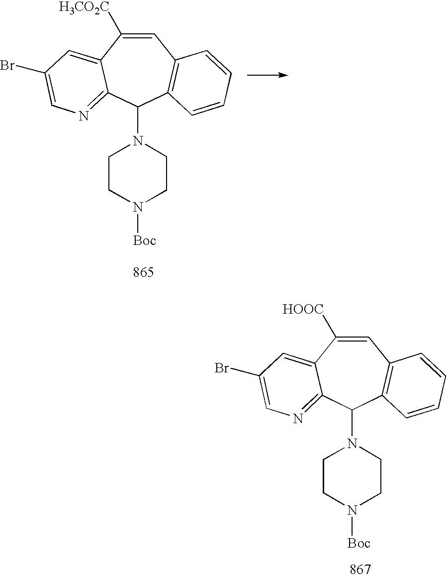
C1=C([HOOC])C2=CC(Br)=CN=C2C(N2CCN([Boc])CC2)C2=C1C=CC=C2.C1=C([H3CO2C])C2=CC(Br)=CN=C2C(N2CCN([Boc])CC2)C2=C1C=CC=C2
